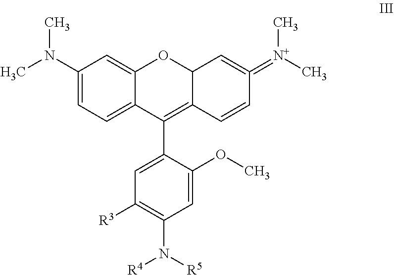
C1([R3])=C(N([R5])[R4])C=C(OC)C(C2=C3C(OC4=CC(N(C)C)=CC=C24)C=C(=[N+](C)C)C=C3)=C1
